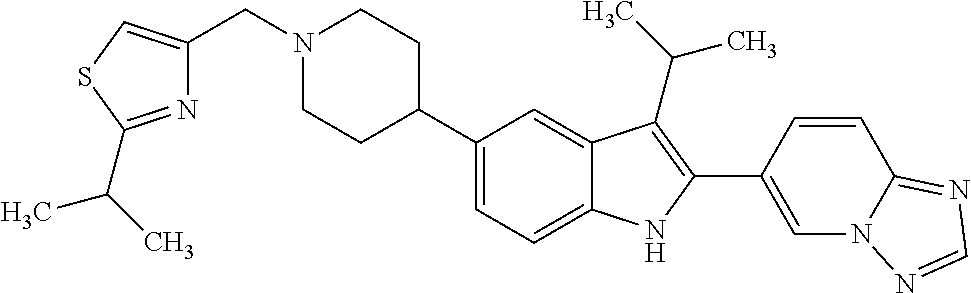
N1(CC2=CSC(C(C)C)=N2)CCC(C2=CC=C3C(=C2)C(C(C)C)=C(C2=CN4C(=NC=N4)C=C2)N3)CC1
